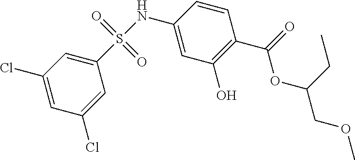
C1(Cl)=CC(Cl)=CC(S(NC2=CC(O)=C(C(=O)OC(COC)CC)C=C2)(=O)=O)=C1
